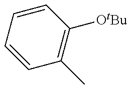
C1=CC=CC([OtBu])=C1C
